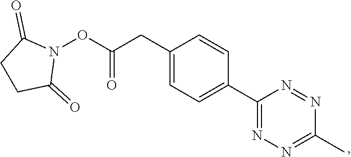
C1(CC(ON2C(=O)CCC2=O)=O)=CC=C(C2=NN=C(C)N=N2)C=C1
